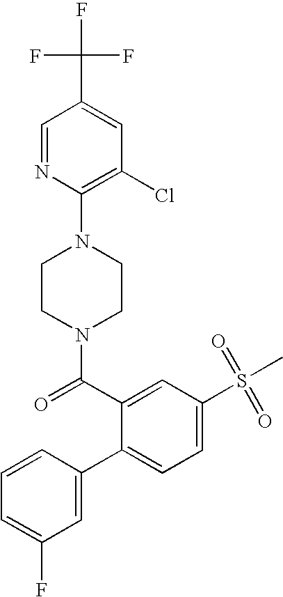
C1=C(F)C=C(C2=CC=C(S(=O)(=O)C)C=C2C(N2CCN(C3=C(Cl)C=C(C(F)(F)F)C=N3)CC2)=O)C=C1
